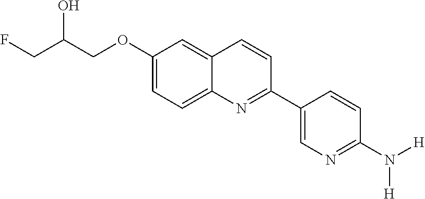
C1(OCC(CF)O)=CC=C2C(=C1)C=CC(C1=CN=C(N([H])[H])C=C1)=N2
